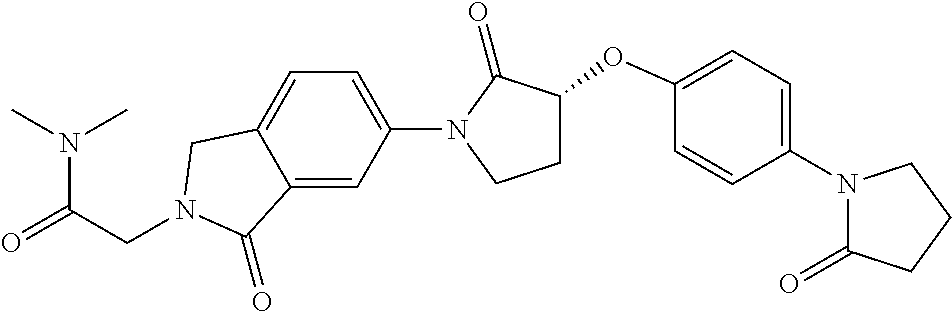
N(C(=O)CN1CC2=CC=C(N3C(=O)C(OC4=CC=C(N5C(=O)CCC5)C=C4)CC3)C=C2C1=O)(C)C
